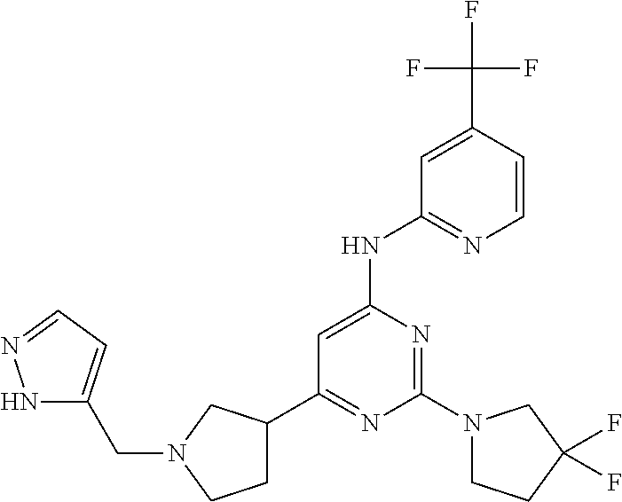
C1(C2CCN(CC3=CC=NN3)C2)=NC(N2CCC(F)(F)C2)=NC(NC2=NC=CC(C(F)(F)F)=C2)=C1
